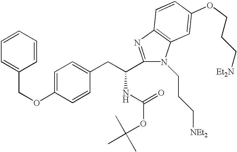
C1=C(OCC2=CC=CC=C2)C=CC(CC(C2=NC3=C(N2CCC[NEt2])C=C(OCCC[Et2N])C=C3)NC(OC(C)(C)C)=O)=C1
